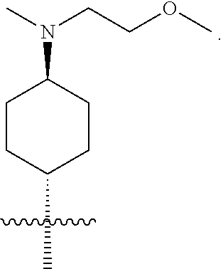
CN(CCOC)C1CCC(C)CC1
